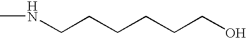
C(CCCCCO)NC
